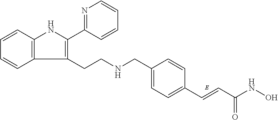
C1=C(CNCCC2=C(C3=NC=CC=C3)NC3=C2C=CC=C3)C=CC(C=CC(NO)=O)=C1
